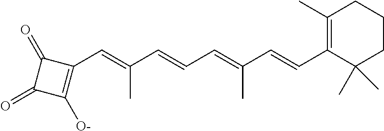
C1(C=C(C=CC=C(C=CC2=C(C)CCCC2(C)C)C)C)=C([O-])C(=O)C1=O
